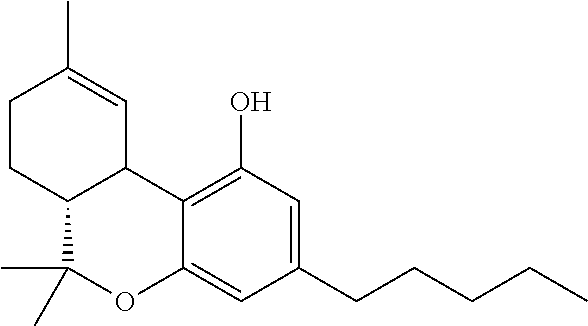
C12C(C)(C)OC3=CC(CCCCC)=CC(O)=C3C1C=C(C)CC2
